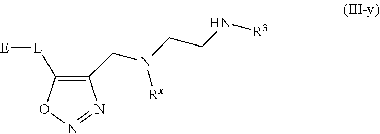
C1(CN(CCN[R3])[Rx])=C([L][E])ON=N1
